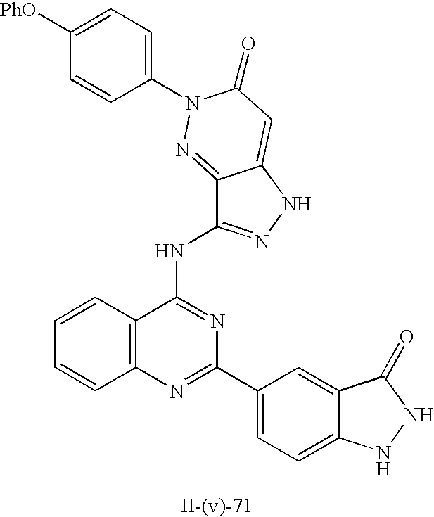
C12=NN(C3=CC=C([PhO])C=C3)C(=O)C=C1NN=C2NC1=NC(C2=CC=C3C(=C2)C(=O)NN3)=NC2=C1C=CC=C2
